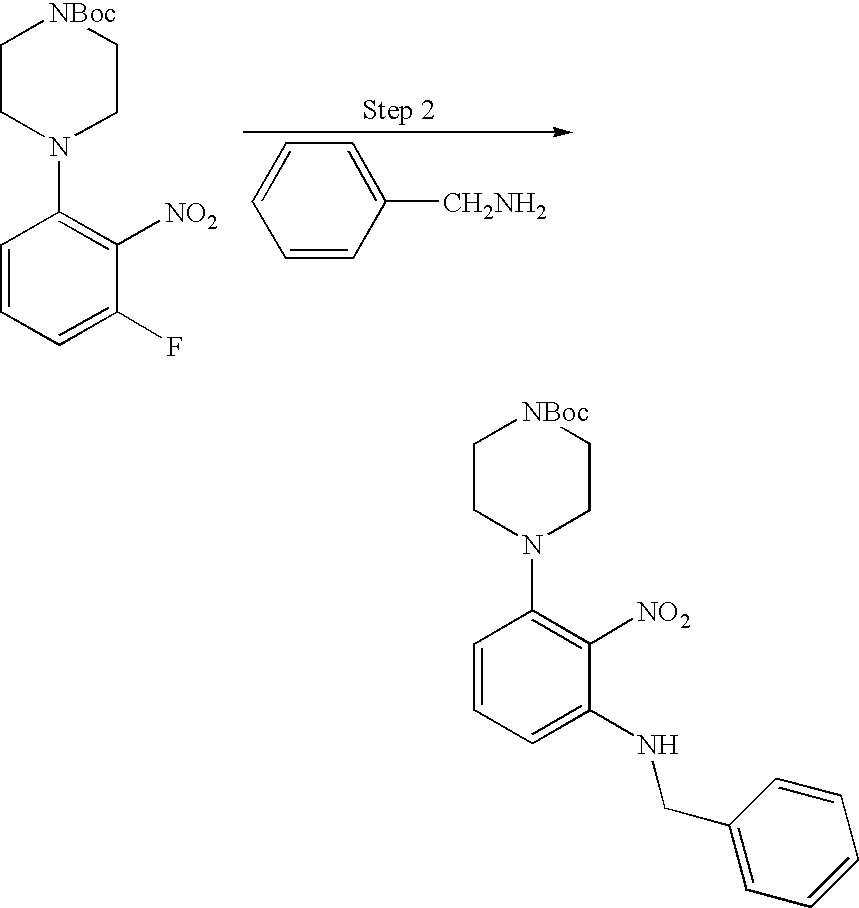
C1=CC([CH2NH2])=CC=C1.C1=CC=C(F)C([NO2])=C1N1CC[NBoc]CC1.C1=CC=C(NCC2=CC=CC=C2)C([NO2])=C1N1CC[NBoc]CC1
